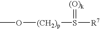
O([(CH2)p]S([R7])=[(O)k])C
